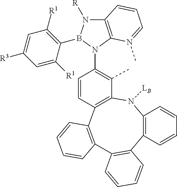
C12=C(N([LB])C3=C(C4=C(C=CC=C4)C4=C1C=CC=C4)C=CC(N1C4=C(N([R])B1C1=C([R1])C=C([R3])C=C1[R1])C=CC=N4C)=C3C)C=CC=C2
